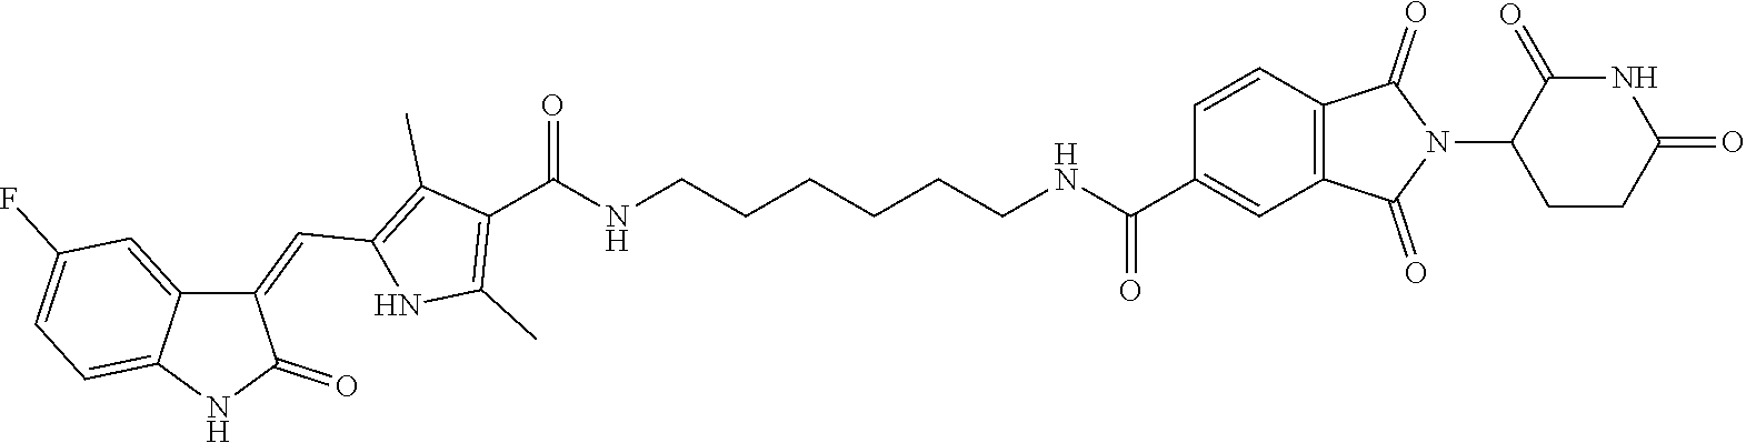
C1(=CC2=C(C)C(C(NCCCCCCNC(C3=CC4=C(C=C3)C(=O)N(C3C(=O)NC(=O)CC3)C4=O)=O)=O)=C(C)N2)C2=CC(F)=CC=C2NC1=O
